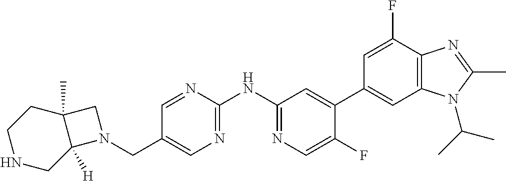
C(C1=CN=C(NC2=NC=C(F)C(C3=CC4=C(C(F)=C3)N=C(C)N4C(C)C)=C2)N=C1)N1C2([H])CNCCC2(C)C1
